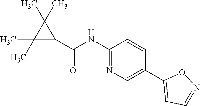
C1(C(=O)NC2=NC=C(C3=CC=NO3)C=C2)C(C)(C)C1(C)C
